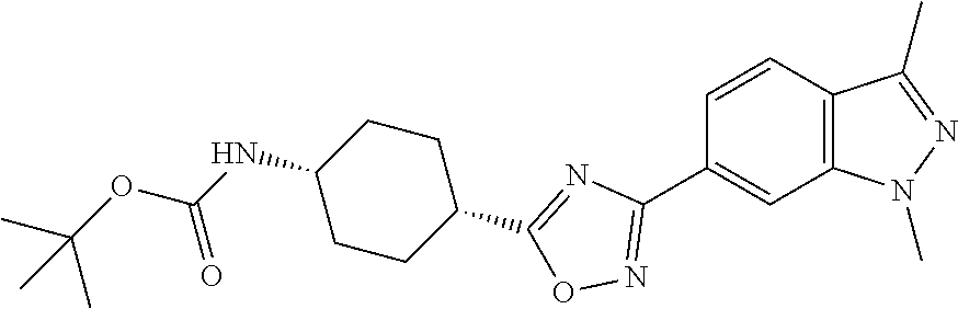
C1=CC2=C(C=C1C1=NOC(C3CCC(NC(OC(C)(C)C)=O)CC3)=N1)N(C)N=C2C
